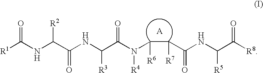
[R1]C(NC(C(NC(C(N(C(C(C(NC(C([R8])=O)[R5])=O)[R7])[R6])[R4])=O)[R3])=O)[R2])=O
